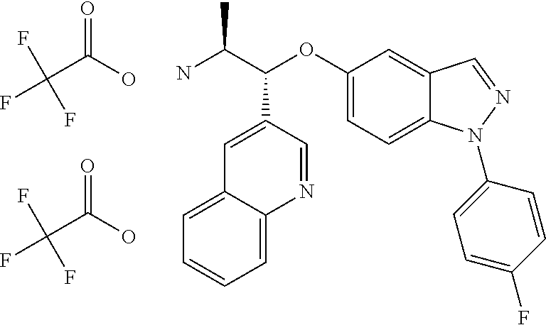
C1(OC(C(N)C)C2=CC3=CC=CC=C3N=C2)=CC=C2C(=C1)C=NN2C1=CC=C(F)C=C1.O=C(O)C(F)(F)F.O=C(O)C(F)(F)F
